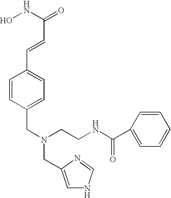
ONC(=O)C=CC1=CC=C(CN(CCNC(C2=CC=CC=C2)=O)CC2=CNC=N2)C=C1
